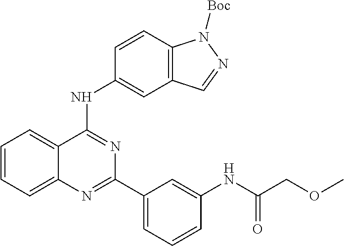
C1=CC=C2C(=C1)C(NC1=CC3=C(C=C1)N([Boc])N=C3)=NC(C1=CC=CC(NC(COC)=O)=C1)=N2
